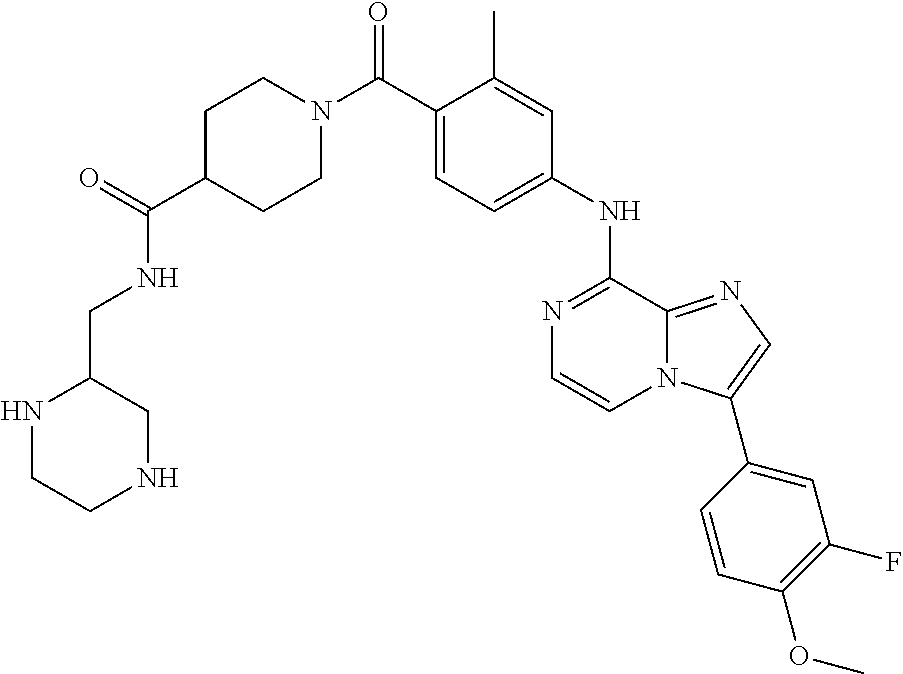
C1(C)=CC(NC2=NC=CN3C2=NC=C3C2=CC(F)=C(OC)C=C2)=CC=C1C(N1CCC(C(=O)NCC2NCCNC2)CC1)=O
